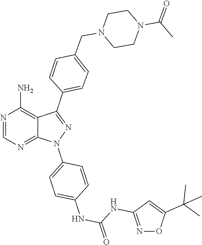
N1=CN=C2C(=C1N)C(C1=CC=C(CN3CCN(C(C)=O)CC3)C=C1)=NN2C1=CC=C(NC(NC2=NOC(C(C)(C)C)=C2)=O)C=C1
